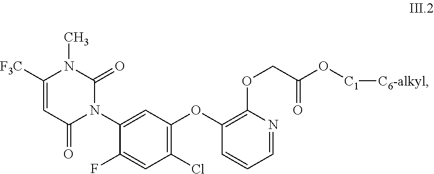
C1([F3C])=CC(=O)N(C2=CC(OC3=C(OCC(O[C1][C6-alkyl])=O)N=CC=C3)=C(Cl)C=C2F)C(=O)N1C
